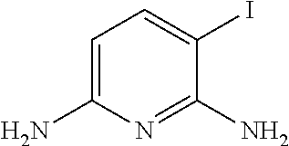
C1=C(N)N=C(N)C(I)=C1
